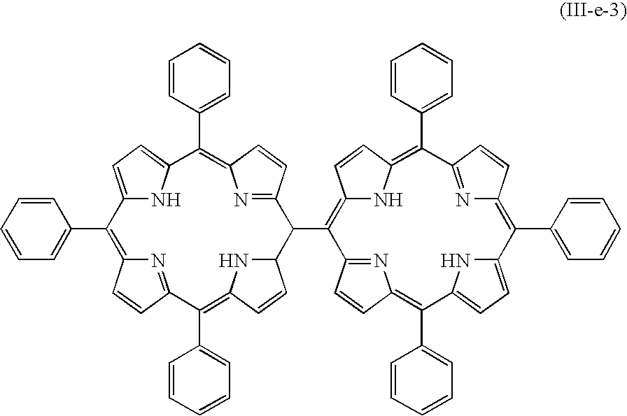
C1=CC(C2=C3N=C(C=C3)C(C3=C4NC(=C(C5=CC=CC=C5)C5=NC(=C(C6=CC=CC=C6)C6=CC=C(N6)C(C6=CC=CC=C6)=C6N=C3C=C6)C=C5)C=C4)C3NC(=C(C4=CC=CC=C4)C4=NC(=C(C5=CC=CC=C5)C5=CC=C2N5)C=C4)C=C3)=CC=C1
